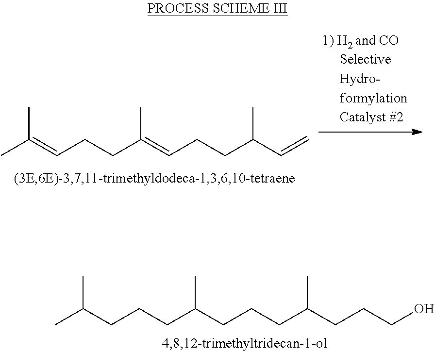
CC(CCCC(CCCC(CCCO)C)C)C.CC(=CCCC(=CCCC(C=C)C)C)C
